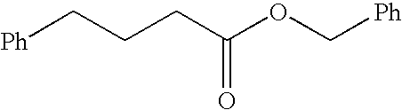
[Ph]CCCC(OC[Ph])=O
